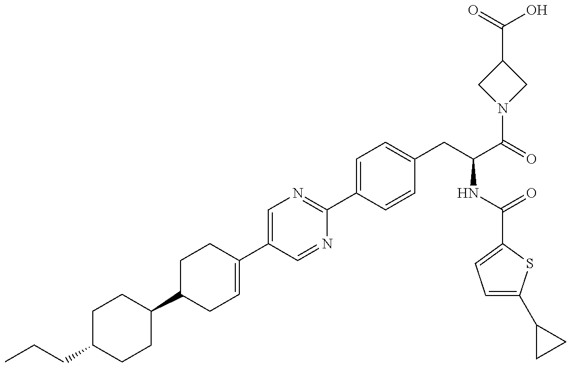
C(C1CCC(C2CC=C(C3=CN=C(C4=CC=C(CC(NC(=O)C5=CC=C(C6CC6)S5)C(=O)N5CC(C(O)=O)C5)C=C4)N=C3)CC2)CC1)CC
